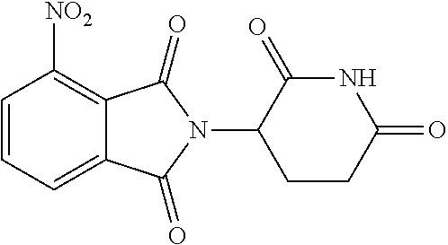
[NO2]C1=C2C(=CC=C1)C(=O)N(C1CCC(=O)NC1=O)C2=O
